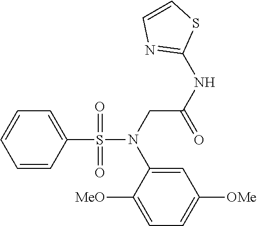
C1=C(S(=O)(=O)N(CC(NC2=NC=CS2)=O)C2=CC([OMe])=CC=C2[MeO])C=CC=C1
